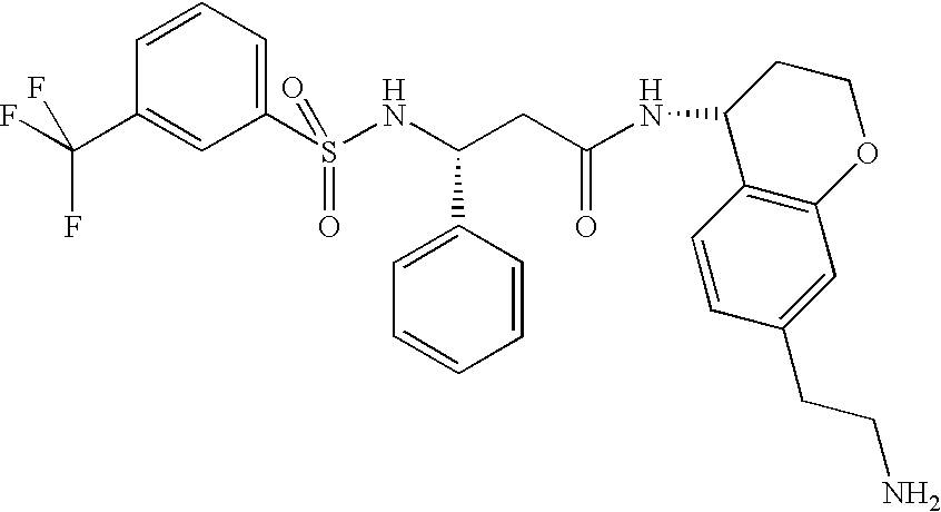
C1(S(NC(CC(=O)NC2C3=C(OCC2)C=C(CCN)C=C3)C2=CC=CC=C2)(=O)=O)=CC=CC(C(F)(F)F)=C1
